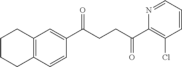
C1(C(CCC(C2=C(Cl)C=CC=N2)=O)=O)=CC2=C(C=C1)CCCC2
